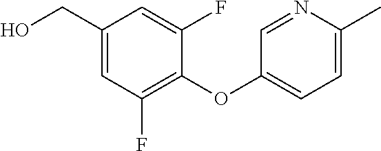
C1(CO)=CC(F)=C(OC2=CC=C(C)N=C2)C(F)=C1
